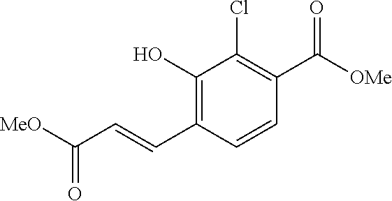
C1(O)=C(C=CC([MeO])=O)C=CC(C([OMe])=O)=C1Cl
